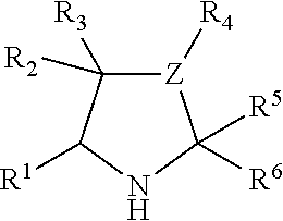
[Z]1([R4])C([R3])([R2])C([R1])NC1([R6])[R5]
